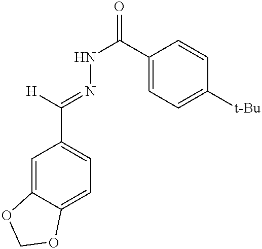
[H]C(=NNC(=O)C1=CC=C([t-Bu])C=C1)C1=CC=C2C(=C1)OCO2
